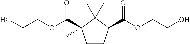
C1CC(C(OCCO)=O)C(C)(C)C1(C(OCCO)=O)C
